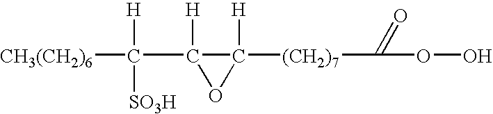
[CH3(CH2)6]C([H])(C1([H])C([H])([(CH2)7]C(=O)OO)O1)[SO3H]
